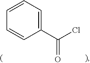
C1=CC=C(C(Cl)=O)C=C1
